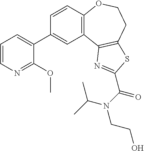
C1=CC2=C(C=C1C1=CC=CN=C1OC)C1=C(CCO2)SC(C(N(C(C)C)CCO)=O)=N1
